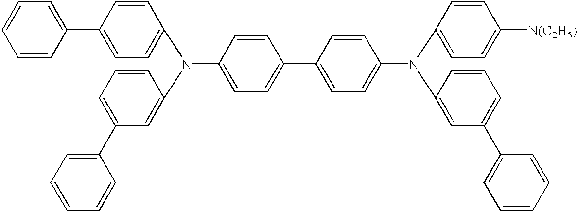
C1=CC(N(C2=CC=C(C3=CC=CC=C3)C=C2)C2=CC(C3=CC=CC=C3)=CC=C2)=CC=C1C1=CC=C(N(C2=CC=C([N(C2H5)])C=C2)C2=CC(C3=CC=CC=C3)=CC=C2)C=C1
